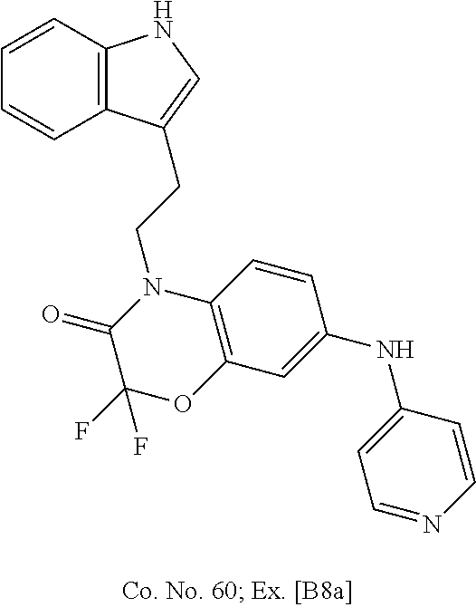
C1=CC2=C(C=C1)C(CCN1C(=O)C(F)(F)OC3=C1C=CC(NC1=CC=NC=C1)=C3)=CN2
